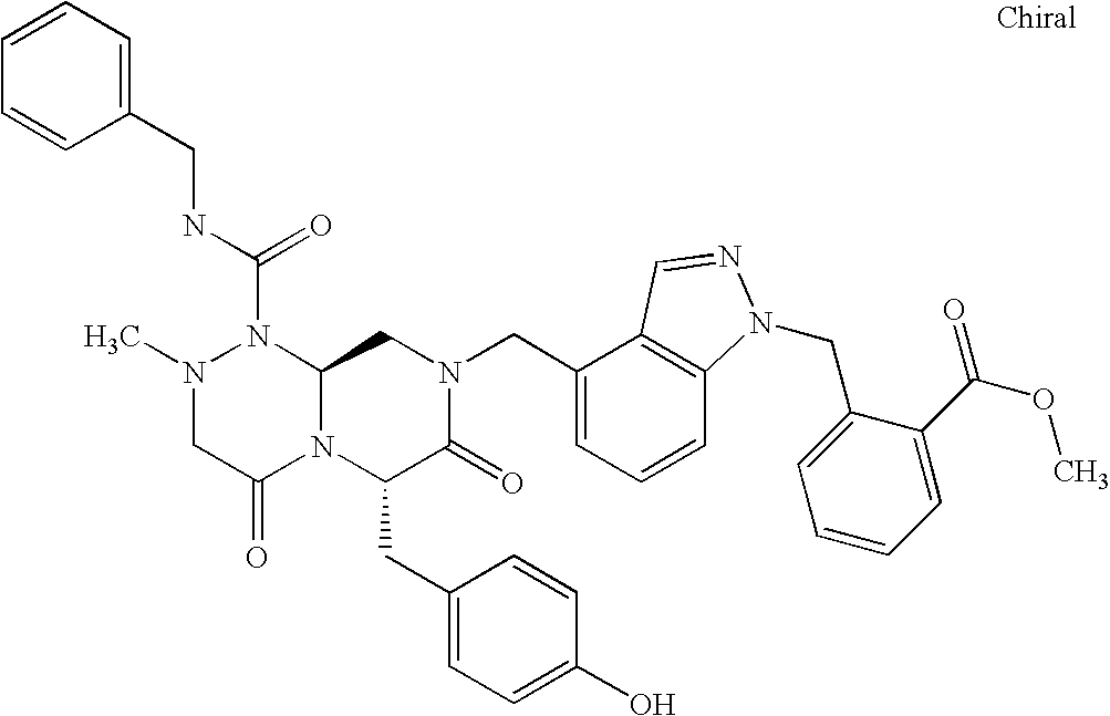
N1(C(NCC2=CC=CC=C2)=O)N(C)CC(=O)N2C1CN(CC1=CC=CC3=C1C=NN3CC1=CC=CC=C1C(OC)=O)C(=O)C2CC1=CC=C(O)C=C1
